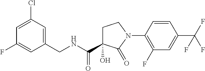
C1C(O)(C(NCC2=CC(Cl)=CC(F)=C2)=O)C(=O)N(C2=C(F)C=C(C(F)(F)F)C=C2)C1
